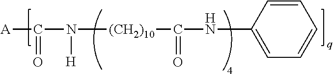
[A]C(=O)N([H])[(CH2)10]C(NC1=CC=CC=C1)=O
